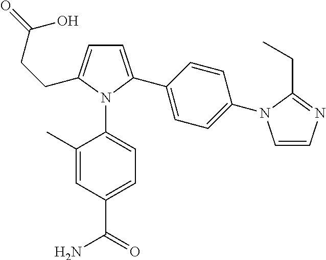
C1=C(C(=O)N)C=C(C)C(N2C(C3=CC=C(N4C=CN=C4CC)C=C3)=CC=C2CCC(O)=O)=C1
